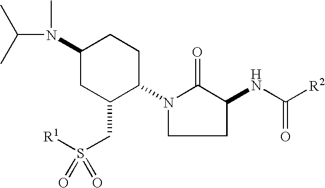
N1(C2CCC(N(C)C(C)C)CC2CS(=O)([R1])=O)CCC(NC([R2])=O)C1=O
